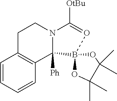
C1N2C([OtBu])=OB3(OC(C)(C)C(C)(C)O3)C2([Ph])C2=C(C1)C=CC=C2
